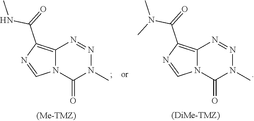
C12=C(C(=O)NC)N=CN1C(=O)N(C)N=N2.C12=C(C(=O)N(C)C)N=CN1C(=O)N(C)N=N2
